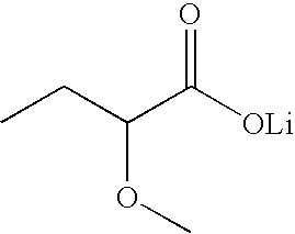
CCC(C([OLi])=O)OC
